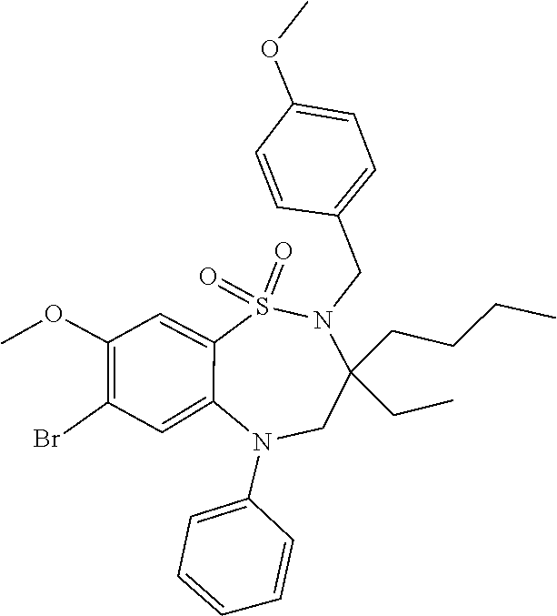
COC1=CC=C(CN2C(CCCC)(CC)CN(C3=CC=CC=C3)C3=CC(Br)=C(OC)C=C3S2(=O)=O)C=C1
